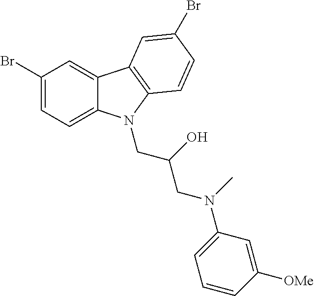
C1(Br)=CC=C2C(=C1)C1=C(C=CC(Br)=C1)N2CC(CN(C1=CC=CC([OMe])=C1)C)O
